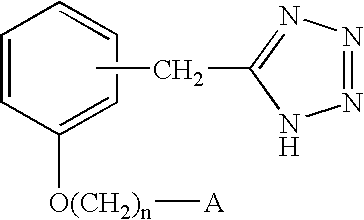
CCC1=NN=NN1.C1=CC=CC=C1[O(CH2)n][A]
